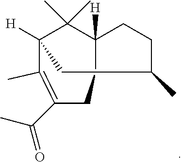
C12([H])C(C)(C)C([H])(CCC(C(C)=O)=C1C)CCC(C)C2
